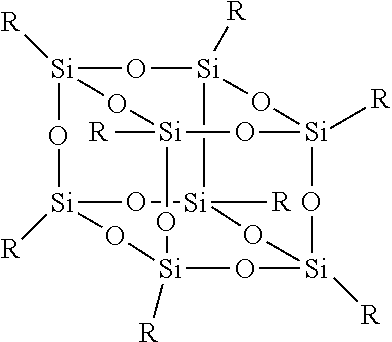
O1[Si]2([R])O[Si]3([R])O[Si]4([R])C[Si]5([R])O[Si]([R])(O3)O[Si]1([R])O[Si]([R])(O5)O[Si]([R])(O2)O4
